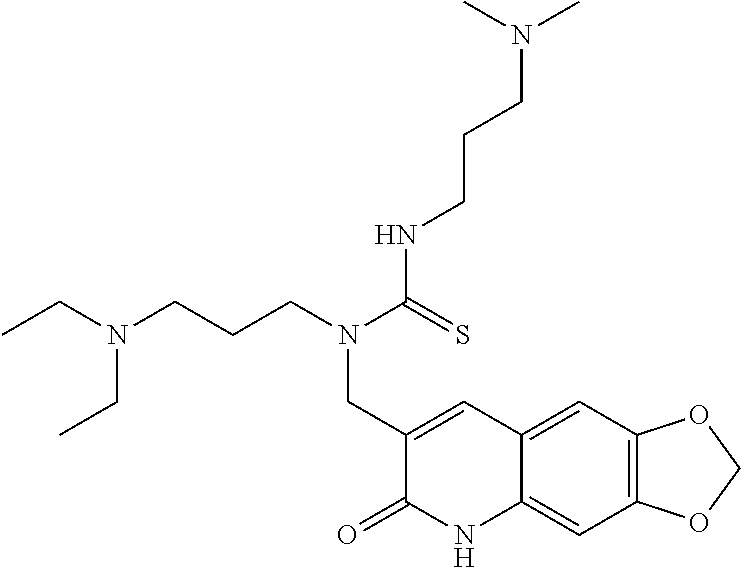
C12=C(C=C3C(=C1)NC(=O)C(CN(CCCN(CC)CC)C(=S)NCCCN(C)C)=C3)OCO2
